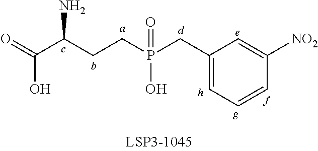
O=C(C(CCP(CC1=CC=CC([NO2])=C1)(=O)O)N)O
